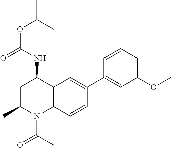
O=C(NC1CC(C)N(C(=O)C)C2=C1C=C(C1=CC(OC)=CC=C1)C=C2)OC(C)C
